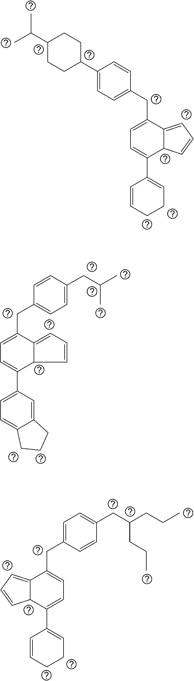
C1=C(CC(C)C)C=CC(CC2=CC=C(C3=CC=C4C(=C3)CCC4)C3C2=CC=C3)=C1.C1(C2CCC(C(C)C)CC2)=CC=C(CC2=CC=C(C3=CCCC=C3)C3C2=CC=C3)C=C1.C(C(CCC)CCC)C1=CC=C(CC2=CC=C(C3=CCCC=C3)C3C2=CC=C3)C=C1
